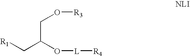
[R1]CC(O[L][R4])CO[R3]
